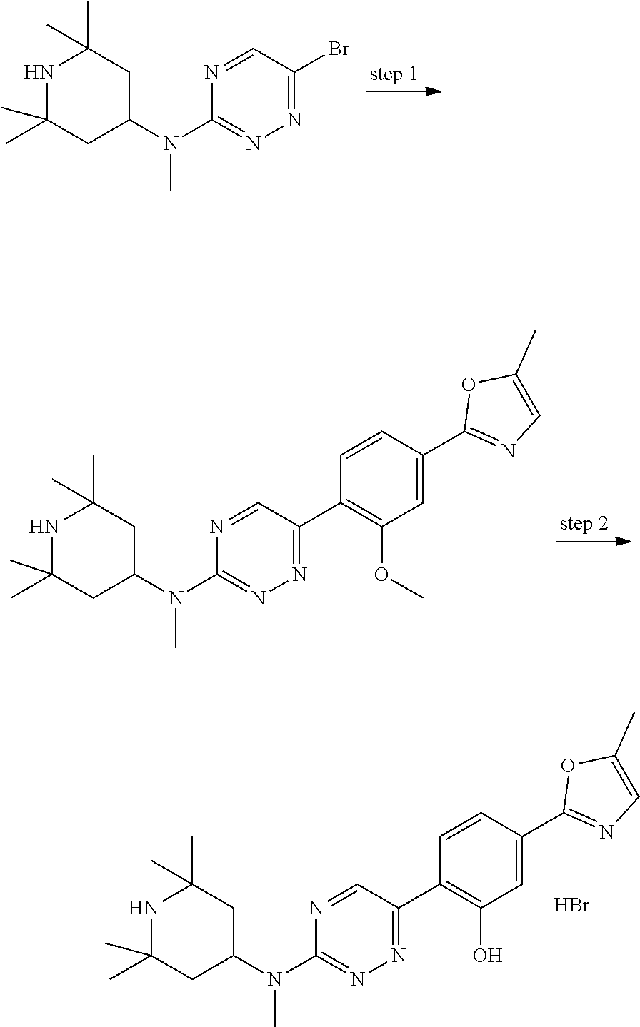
N1=C(Br)C=NC(N(C2CC(C)(C)NC(C)(C)C2)C)=N1.N1=C(C2=C(OC)C=C(C3=NC=C(C)O3)C=C2)C=NC(N(C2CC(C)(C)NC(C)(C)C2)C)=N1.N1=C(C2=C(O)C=C(C3=NC=C(C)O3)C=C2)C=NC(N(C2CC(C)(C)NC(C)(C)C2)C)=N1.Br
